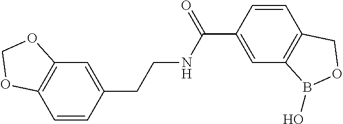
C12=C(C=CC(CCNC(C3=CC4=C(C=C3)COB4O)=O)=C1)OCO2
